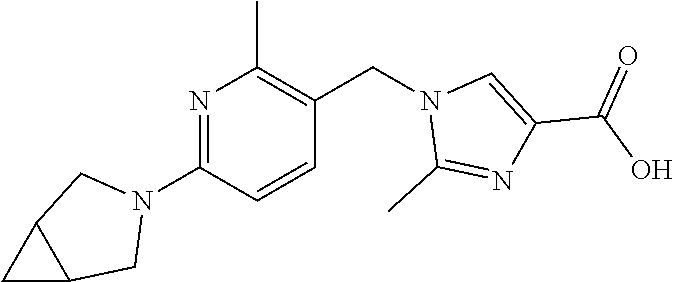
N1=C(N2CC3C(C2)C3)C=CC(CN2C(C)=NC(C(O)=O)=C2)=C1C
